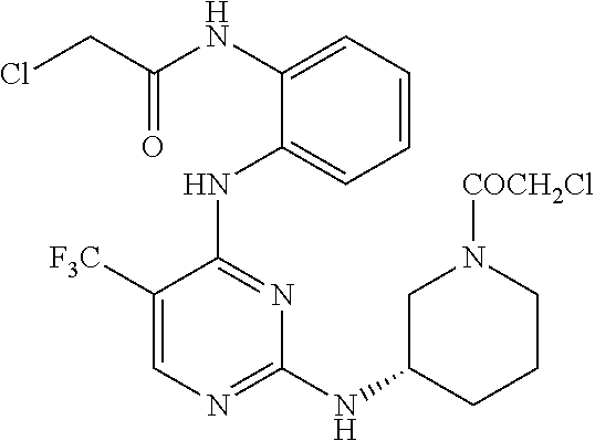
N(C1=CC=CC=C1NC1=NC(NC2CCCN([COCH2Cl])C2)=NC=C1[F3C])C(CCl)=O
